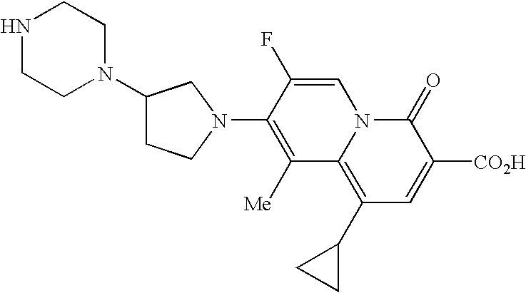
N1CCN(C2CCN(C3=C([Me])C4=C(C5CC5)C=C([CO2H])C(=O)N4C=C3F)C2)CC1
